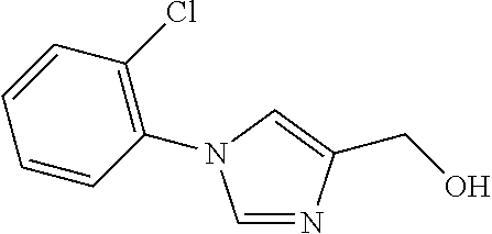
C1=NC(CO)=CN1C1=C(Cl)C=CC=C1
